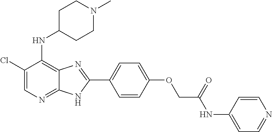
C1(Cl)=CN=C2C(=C1NC1CCN(C)CC1)N=C(C1=CC=C(OCC(NC3=CC=NC=C3)=O)C=C1)N2
